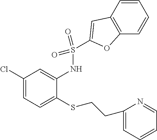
C1(Cl)=CC=C(SCCC2=CC=CC=N2)C(NS(=O)(=O)C2=CC3=C(C=CC=C3)O2)=C1
